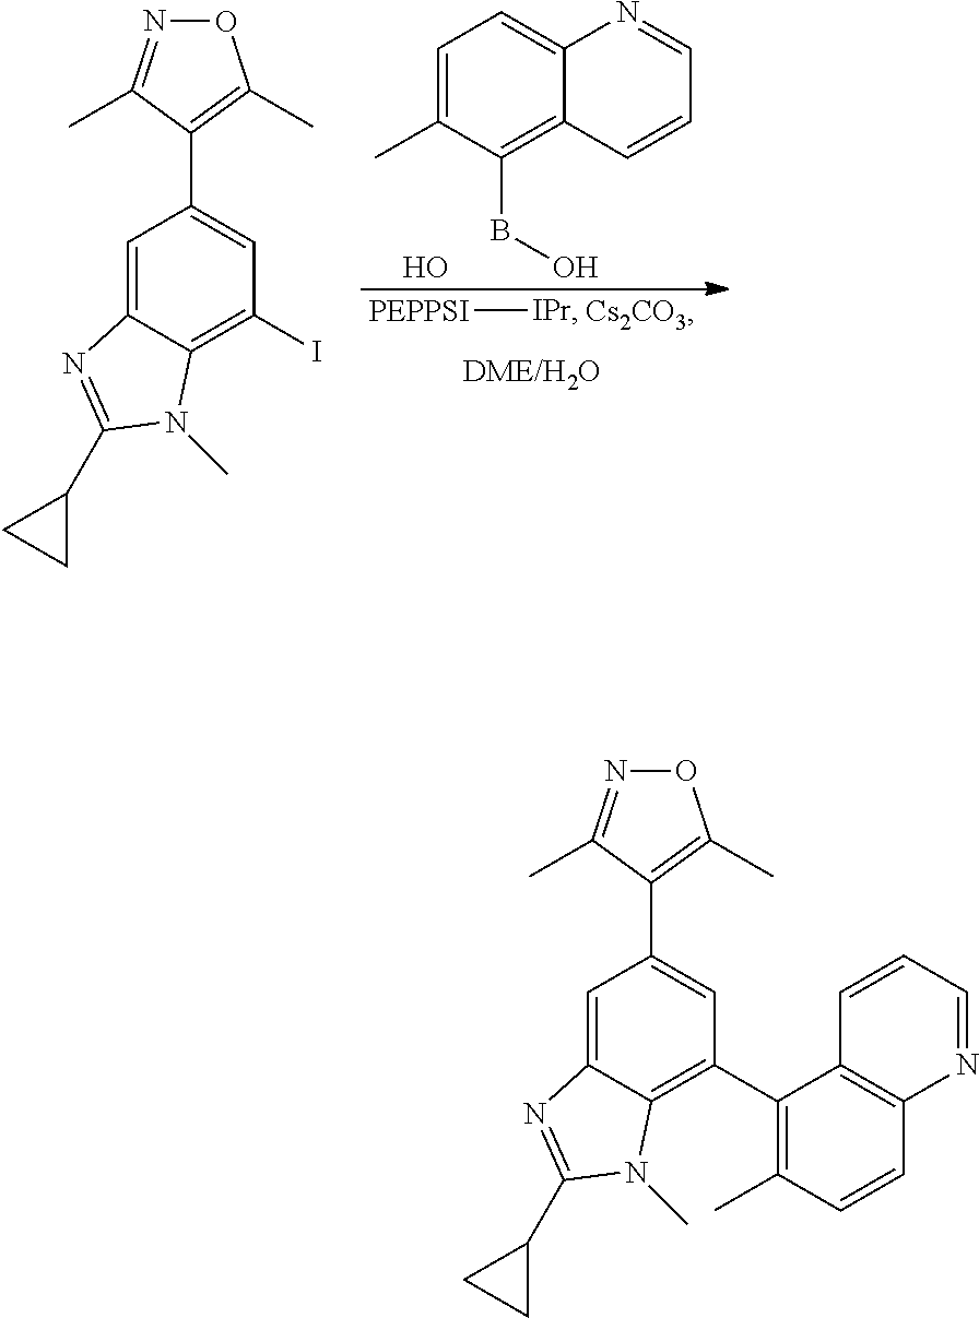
C1=C2C(=C(I)C=C1C1=C(C)ON=C1C)N(C)C(C1CC1)=N2.C1=C(C)C(BO)=C2C(=C1)N=CC=C2.O.[PEPPSI][IPr].[Cs2CO3].C1=C2C(=C(C3=C(C)C=CC4=C3C=CC=N4)C=C1C1=C(C)ON=C1C)N(C)C(C1CC1)=N2
